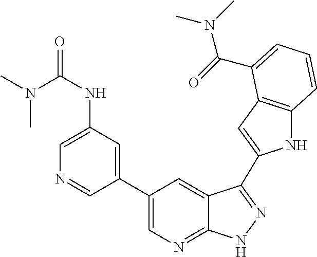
C1(C2=CN=C3C(=C2)C(C2=CC4=C(N2)C=CC=C4C(=O)N(C)C)=NN3)=CC(NC(=O)N(C)C)=CN=C1
